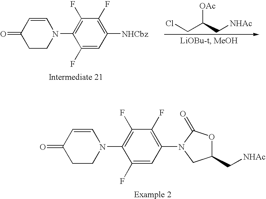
C1(F)=CC([NHCbz])=C(F)C(F)=C1N1CCC(=O)C=C1.C(C[NHAc])(CCl)[OAc].C1(F)=CC(N2C(=O)OC(C[NHAc])C2)=C(F)C(F)=C1N1CCC(=O)C=C1
